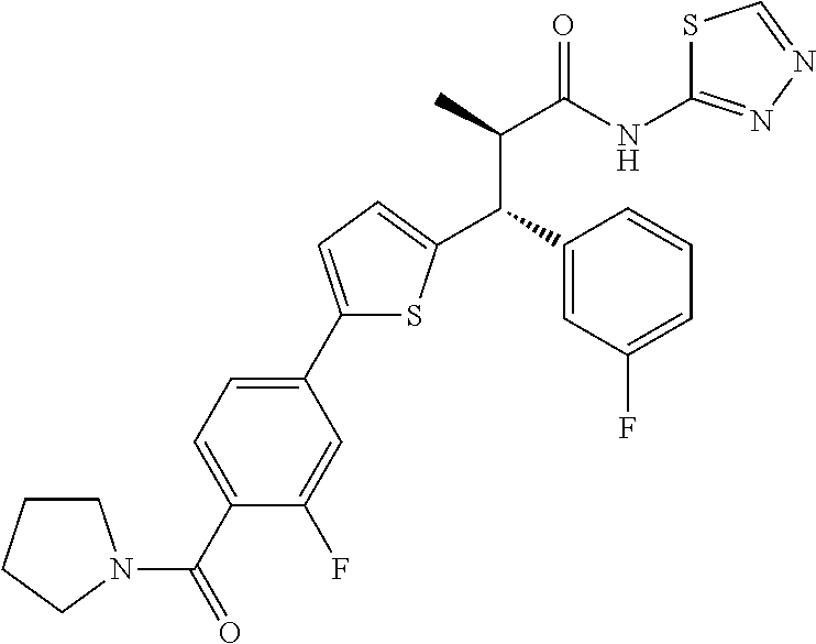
C1(C2=CC=C(C(C3=CC(F)=CC=C3)C(C(NC3=NN=CS3)=O)C)S2)=CC=C(C(=O)N2CCCC2)C(F)=C1
